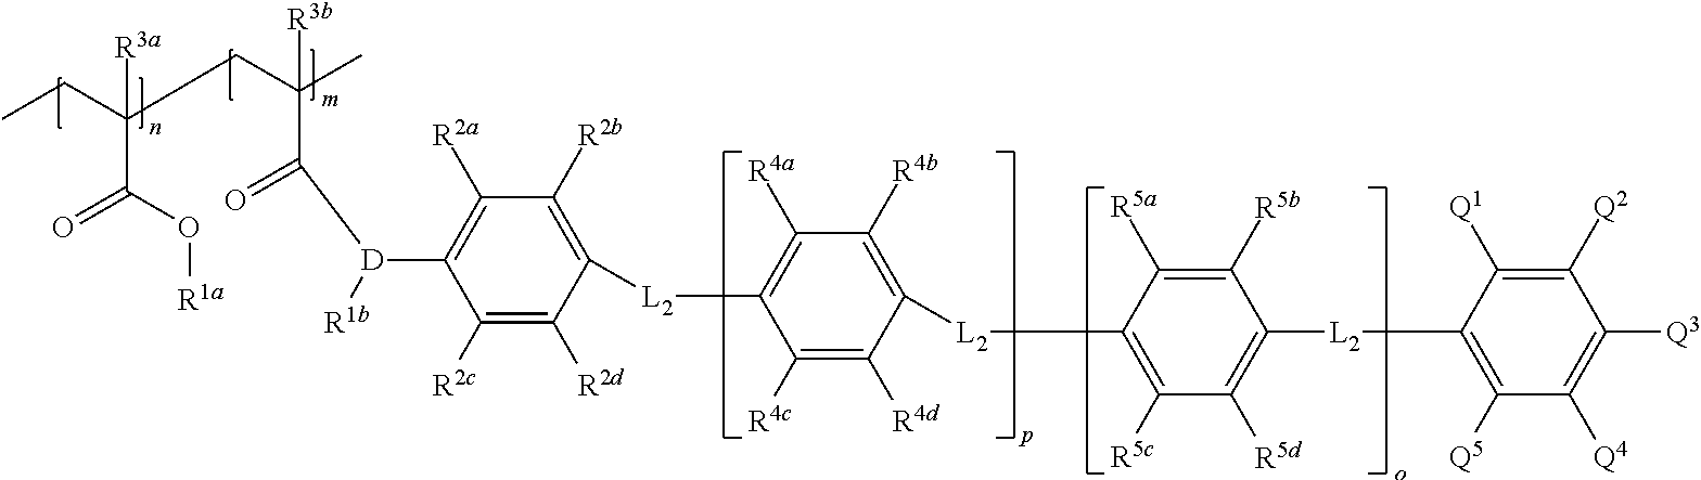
C(CC(C(=O)O[R1a])(CC)[R3a])(C)([R3b])C(=O)[D](C1=C([R2a])C([R2b])=C([L2]C2=C([R4a])C([R4b])=C([L2]C3=C([R5c])C([R5d])=C([L2]C4=C([Q5])C([Q4])=C([Q3])C([Q2])=C4[Q1])C([R5b])=C3[R5a])C([R4d])=C2[R4c])C([R2d])=C1[R2c])[R1b]
